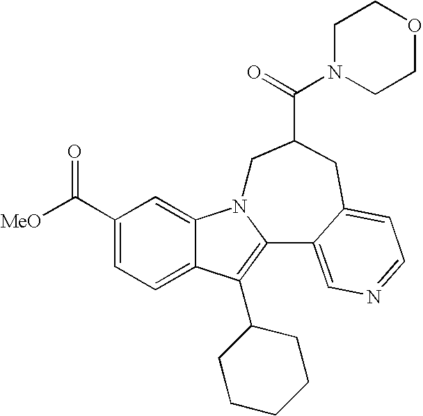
C12=CC=C(C([MeO])=O)C=C1N1C(=C2C2CCCCC2)C2=CN=CC=C2CC(C(=O)N2CCOCC2)C1
